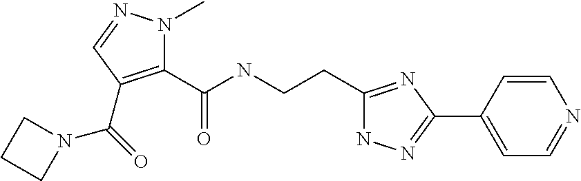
C1(C(NCCC2=NC(C3=CC=NC=C3)=NN2)=O)=C(C(=O)N2CCC2)C=NN1C
